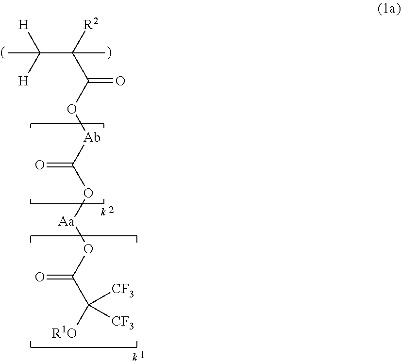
C(C(C(=O)O[Ab]C(=O)O[Aa]OC(=O)C([R1O])([CF3])[CF3])([R2])C)([H])([H])C
